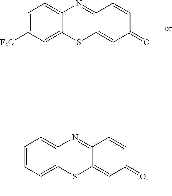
C1=CC=C2C(=C1)N=C1C(=C(C)C(=O)C=C1C)S2.C1=C([F3C])C=C2C(=C1)N=C1C(=CC(=O)C=C1)S2
